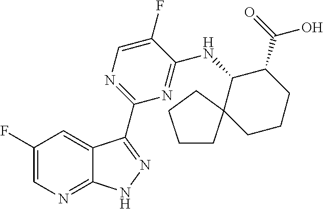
C1(F)=CN=C2C(=C1)C(C1=NC=C(F)C(NC3C(C(=O)O)CCCC34CCCC4)=N1)=NN2
